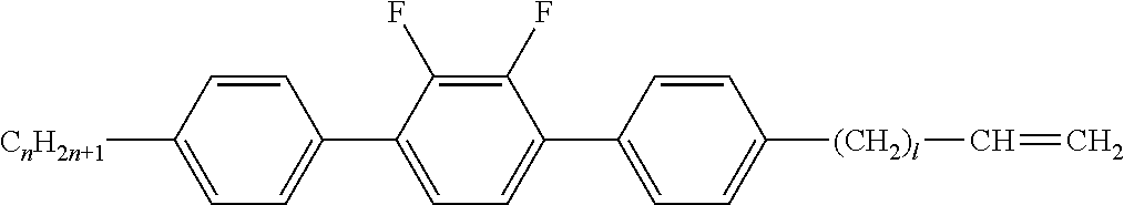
C1=C([CnH2n+1])C=CC(C2=CC=C(C3=CC=C([(CH2)l]C=C)C=C3)C(F)=C2F)=C1
